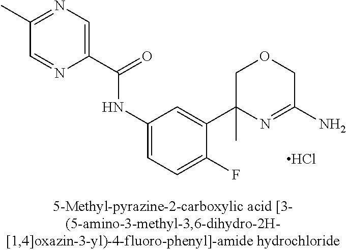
C1(C(=O)NC2=CC=C(F)C(C3(C)N=C(N)COC3)=C2)=CN=C(C)C=N1.Cl
